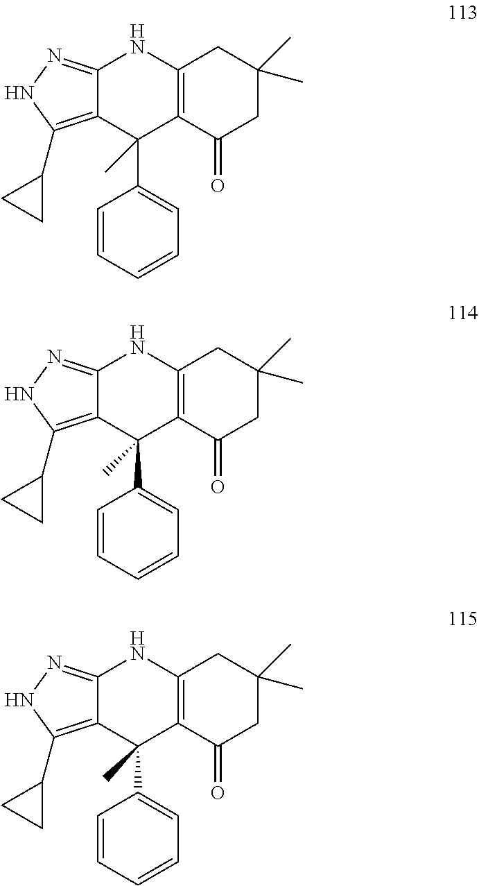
C12=NNC(C3CC3)=C1C(C1=CC=CC=C1)(C)C1=C(N2)CC(C)(C)CC1=O.C12=NNC(C3CC3)=C1C(C1=CC=CC=C1)(C)C1=C(N2)CC(C)(C)CC1=O.C12=NNC(C3CC3)=C1C(C1=CC=CC=C1)(C)C1=C(N2)CC(C)(C)CC1=O
